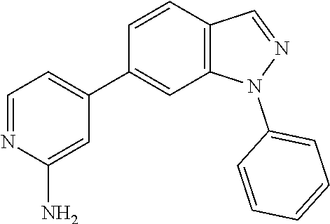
C1=NC(N)=CC(C2=CC3=C(C=C2)C=NN3C2=CC=CC=C2)=C1
